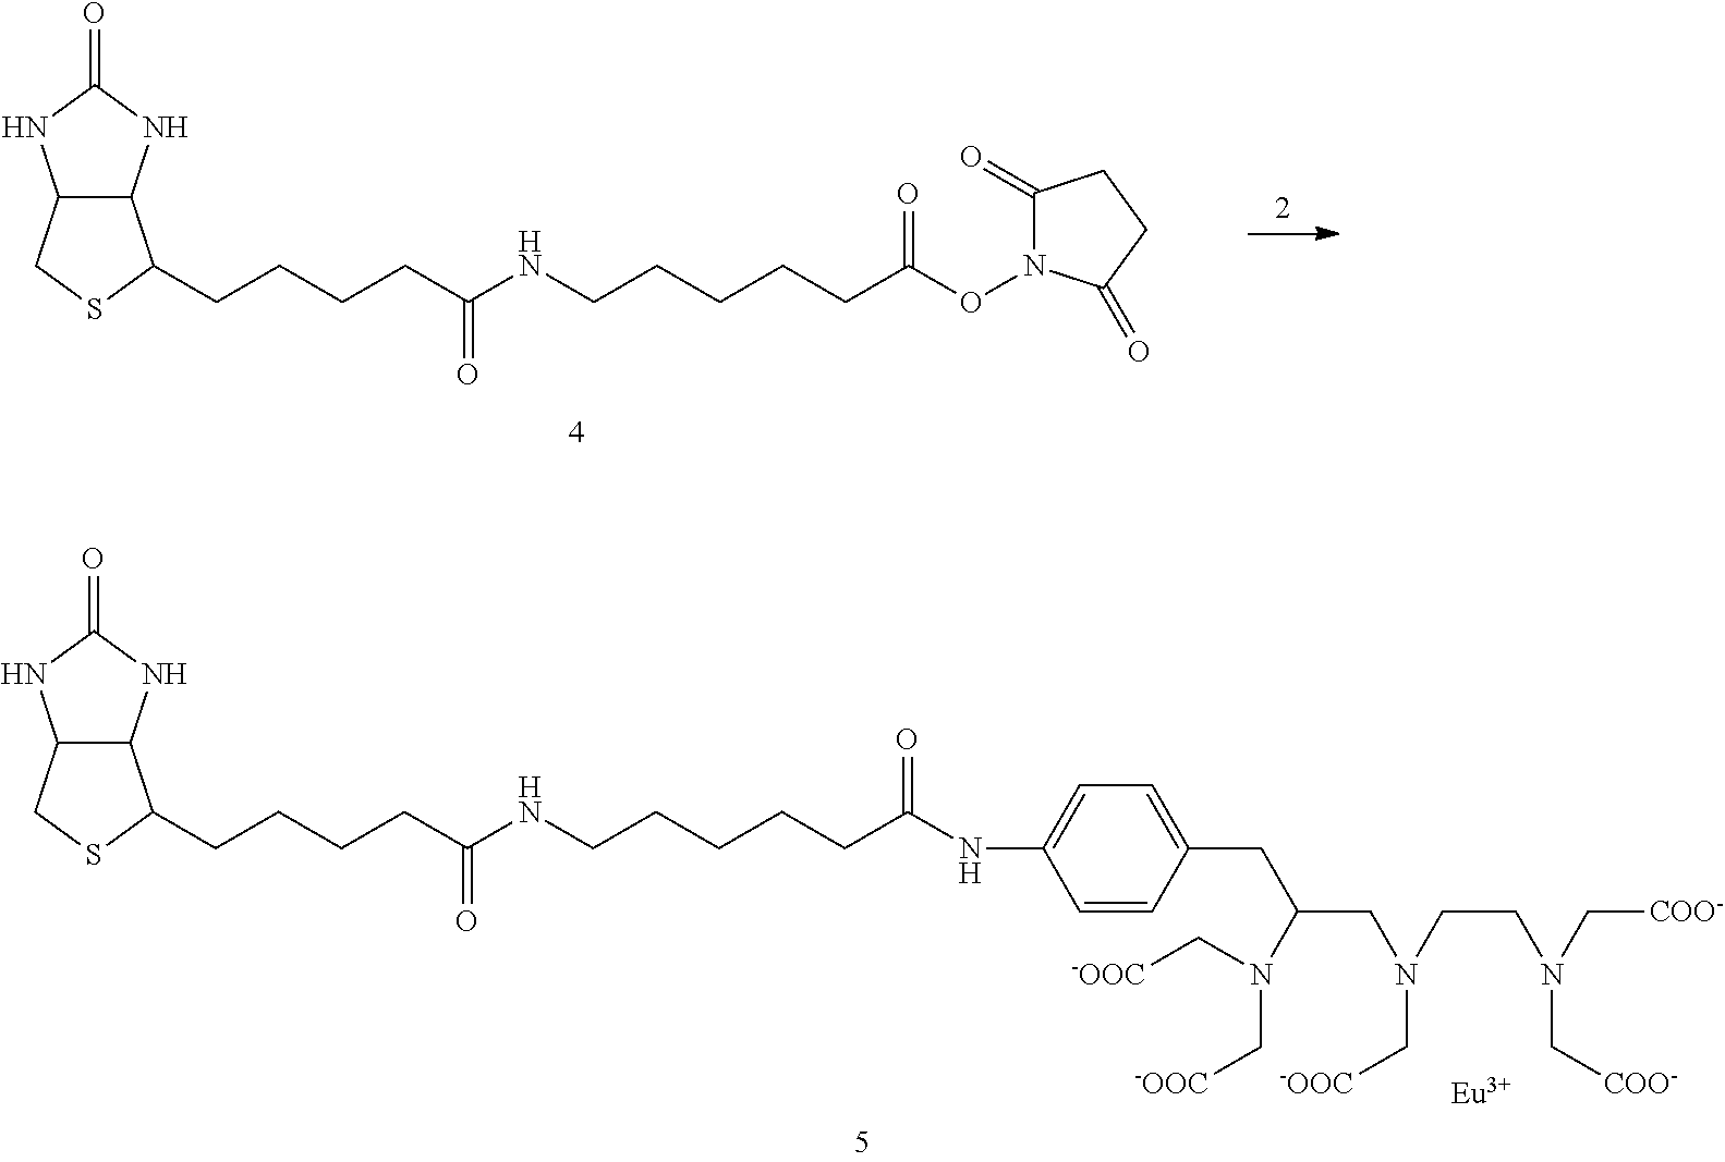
C12C(NC(=O)N1)C(CCCCC(=O)NCCCCCC(ON1C(=O)CCC1=O)=O)SC2.[Eu].C1=CC(CC(N(C[-OOC])C[-OOC])CN(CCN(C[COO-])C[COO-])C[-OOC])=CC=C1NC(CCCCCNC(CCCCC1C2C(NC(=O)N2)CS1)=O)=O
